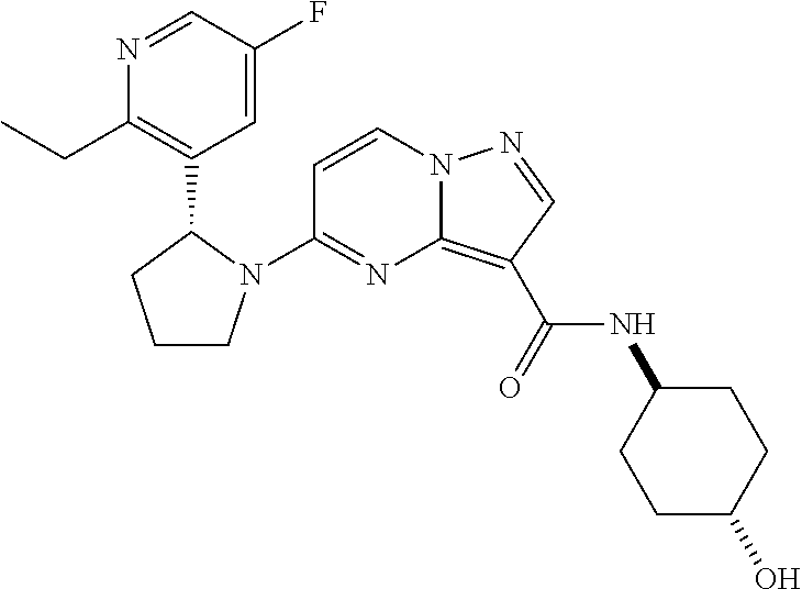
C1(N2CCCC2C2=C(CC)N=CC(F)=C2)=NC2=C(C(=O)NC3CCC(O)CC3)C=NN2C=C1
